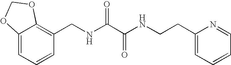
C1=CC=C2C(=C1CNC(C(NCCC1=CC=CC=N1)=O)=O)OCO2
